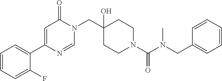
C1(C2=CC=CC=C2F)=CC(=O)N(CC2(O)CCN(C(=O)N(CC3=CC=CC=C3)C)CC2)C=N1
